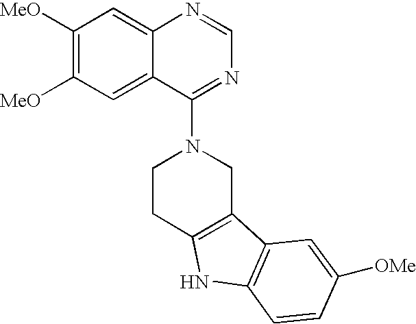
C12=CC([MeO])=C([MeO])C=C1C(N1CCC3=C(C1)C1=C(N3)C=CC([OMe])=C1)=NC=N2
